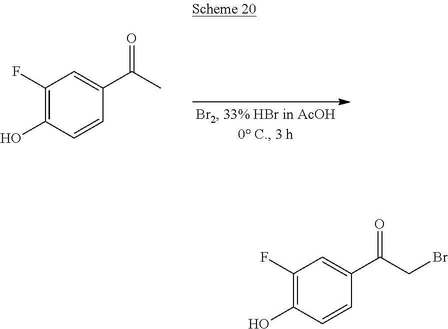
C1(F)=C(O)C=CC(C(C)=O)=C1.C1(F)=C(O)C=CC(C(CBr)=O)=C1
